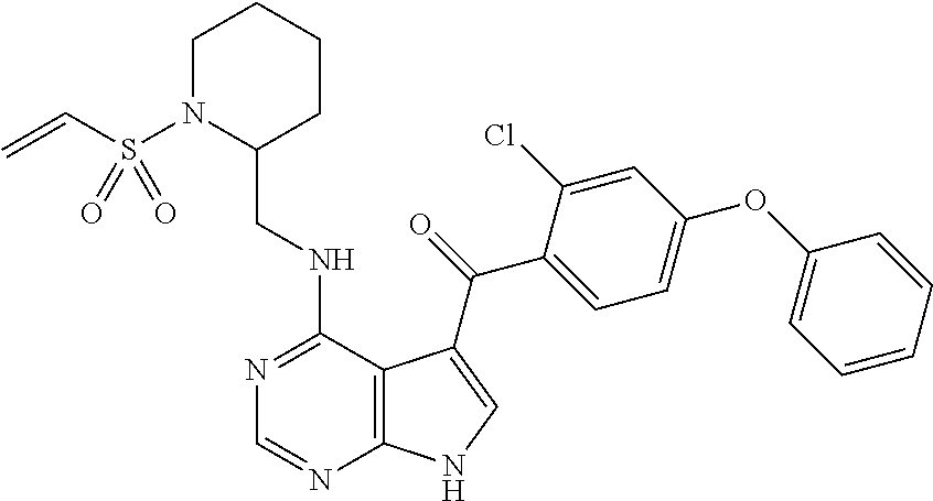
C1=CC=CC(OC2=CC=C(C(=O)C3=CNC4=C3C(NCC3CCCCN3S(C=C)(=O)=O)=NC=N4)C(Cl)=C2)=C1
